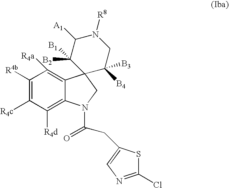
C1([R4b])=C([R4c])C([R4d])=C2C(=C1[R4a])C1(CN2C(=O)CC2=CN=C(Cl)S2)C([B4])([B3])CN([R8])C([A1])C1([B1])[B2]
